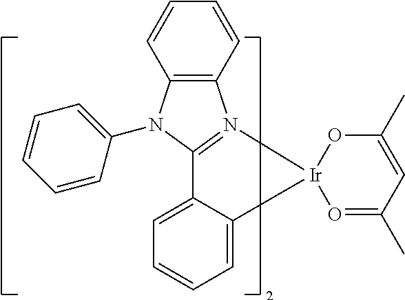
C12=C(N(C3=CC=CC=C3)C3=N1[Ir]1(C4=CC=CC=C34)O=C(C)C=C(C)O1)C=CC=C2
